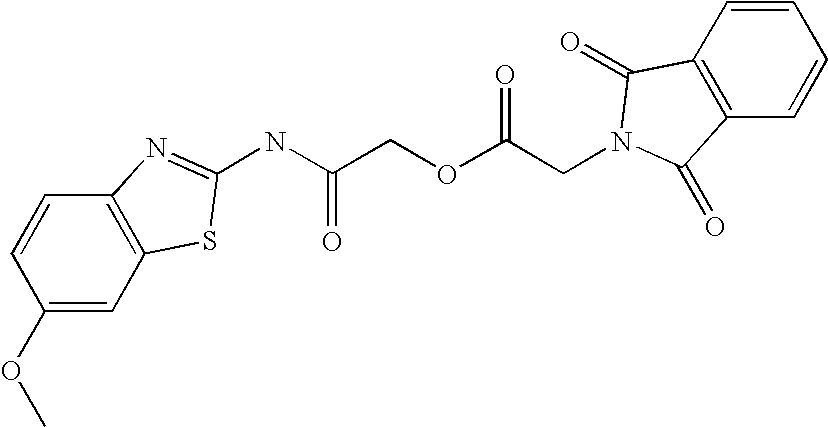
C1(OC)=CC2=C(C=C1)N=C(NC(COC(CN1C(=O)C3=C(C=CC=C3)C1=O)=O)=O)S2
